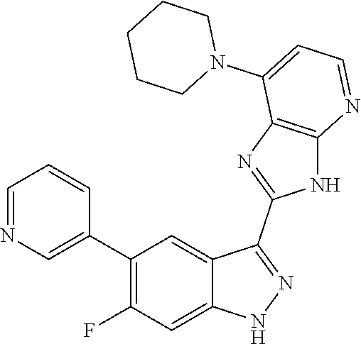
C1=NC=C(C2=C(F)C=C3C(=C2)C(C2=NC4=C(N2)N=CC=C4N2CCCCC2)=NN3)C=C1
